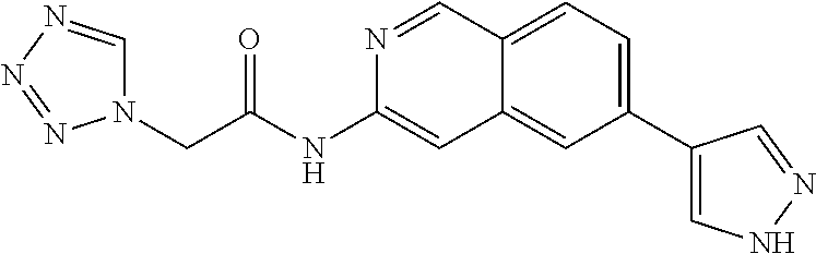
C(C(NC1=CC2=CC(C3=CNN=C3)=CC=C2C=N1)=O)N1C=NN=N1
